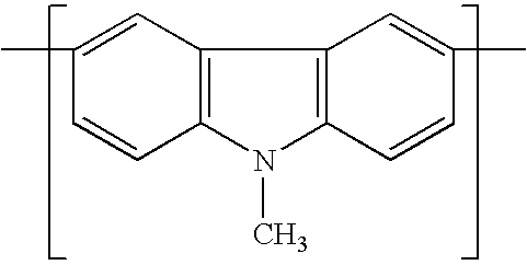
C1(C)=CC2=C(C=C1)N(C)C1=C2C=C(C)C=C1
